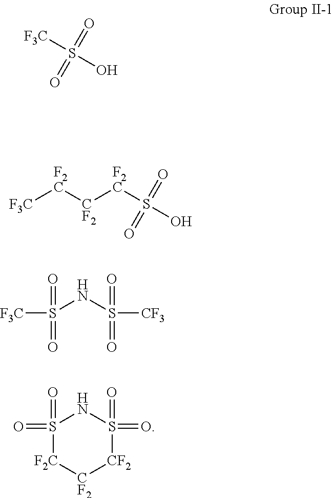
[F3C]S(O)(=O)=O.[F3C][F2C][CF2][F2C]S(O)(=O)=O.[F3C]S(NS([CF3])(=O)=O)(=O)=O.O=S1(=O)NS(=O)(=O)[CF2][CF2][F2C]1
